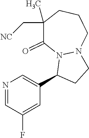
N1=CC(F)=CC(C2CCN3N2C(=O)C(C[NC])(C)CCC3)=C1
